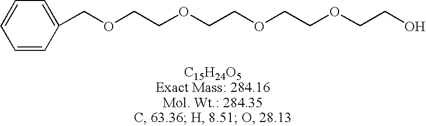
C(OCCOCCOCCOCCO)C1=CC=CC=C1
